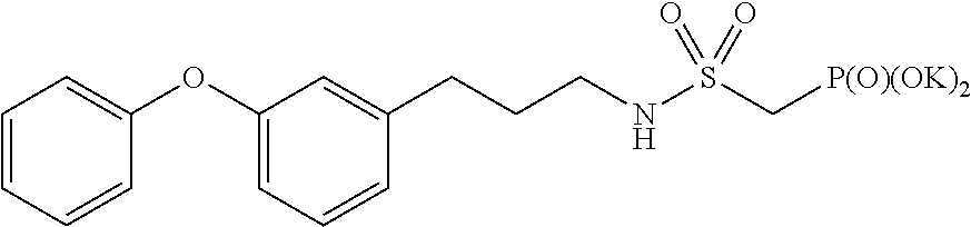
C1=CC=CC(OC2=CC=CC(CCCNS(C[P(O)(OK)2])(=O)=O)=C2)=C1
